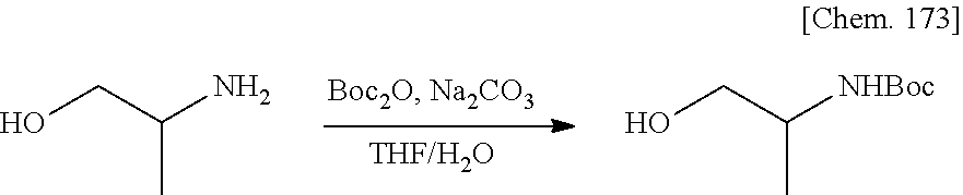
OCC(N)C.OCC([NHBoc])C
